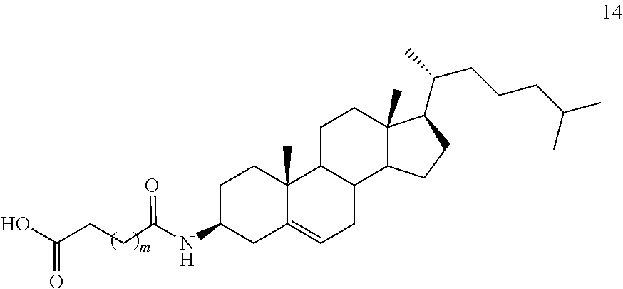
C1C(NC(CCC(O)=O)=O)CC2=CCC3C(C2(C)C1)CCC1(C)C3CCC1C(C)CCCC(C)C
